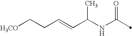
C(NC(=O)C)(C=CCC[H3CO])C
